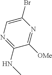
C1(Br)=CN=C(NC)C([OMe])=N1
